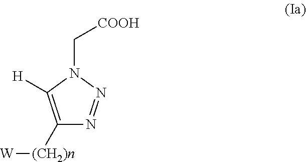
C1([(CH2)n][W])=C([H])N(C[COOH])N=N1
